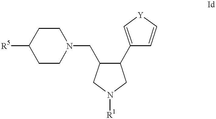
[R5]C1CCN(CC2CN([R1])CC2C2=C[Y]C=C2)CC1
